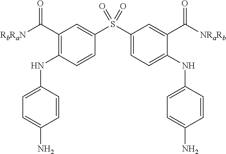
C1(C([RbRaN])=O)=C(NC2=CC=C(N)C=C2)C=CC(S(C2=CC=C(NC3=CC=C(N)C=C3)C(C([NRaRb])=O)=C2)(=O)=O)=C1
